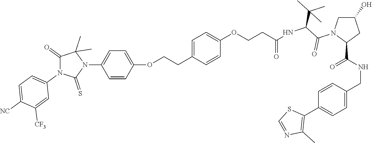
C1(CCOC2=CC=C(N3C(C)(C)C(=O)N(C4=CC=C([NC])C([CF3])=C4)C3=S)C=C2)=CC=C(OCCC(NC(C(N2C(C(NCC3=CC=C(C4=C(C)N=CS4)C=C3)=O)CC(O)C2)=O)C(C)(C)C)=O)C=C1
